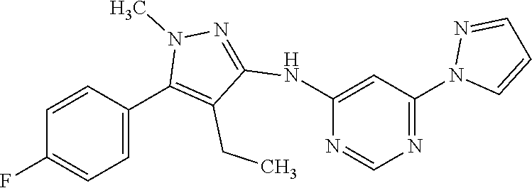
N1=C(N2C=CC=N2)C=C(NC2=NN(C)C(C3=CC=C(F)C=C3)=C2CC)N=C1
